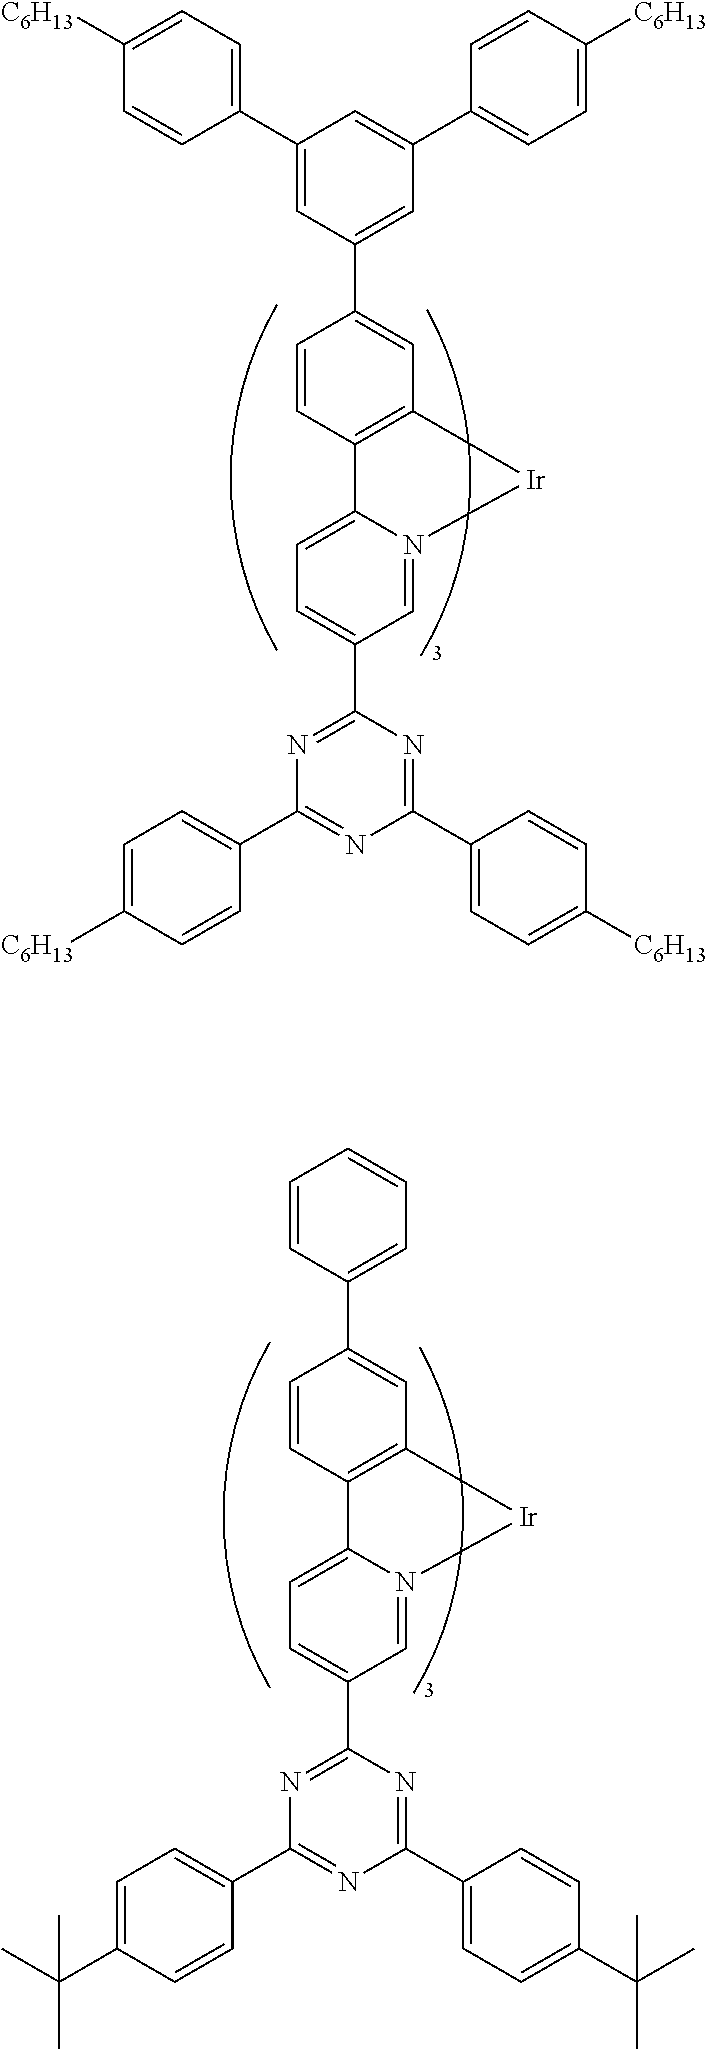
C1=CC2=C(C=C1C1=CC(C3=CC=C([C6H13])C=C3)=CC(C3=CC=C([C6H13])C=C3)=C1)[Ir]N1=CC(C3=NC(C4=CC=C([C6H13])C=C4)=NC(C4=CC=C([C6H13])C=C4)=N3)=CC=C21.C1=CC2=C(C=C1C1=CC=CC=C1)[Ir]N1=CC(C3=NC(C4=CC=C(C(C)(C)C)C=C4)=NC(C4=CC=C(C(C)(C)C)C=C4)=N3)=CC=C21
